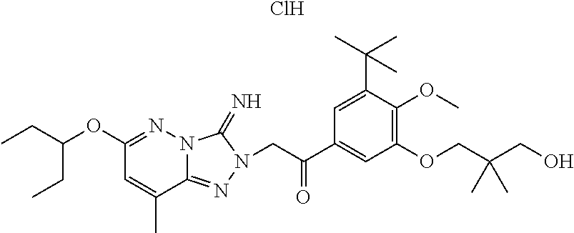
CCC(OC1=NN2C(=NN(CC(C3=CC(OCC(CO)(C)C)=C(OC)C(C(C)(C)C)=C3)=O)C2=N)C(C)=C1)CC.Cl
